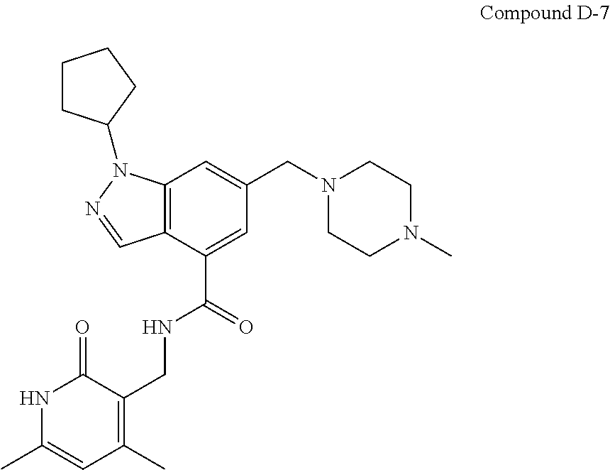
N1C(C)=CC(C)=C(CNC(C2=CC(CN3CCN(C)CC3)=CC3=C2C=NN3C2CCCC2)=O)C1=O
